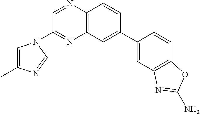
C1=C(C2=CC3=C(N=CC(N4C=C(C)N=C4)=N3)C=C2)C=CC2=C1N=C(N)O2
